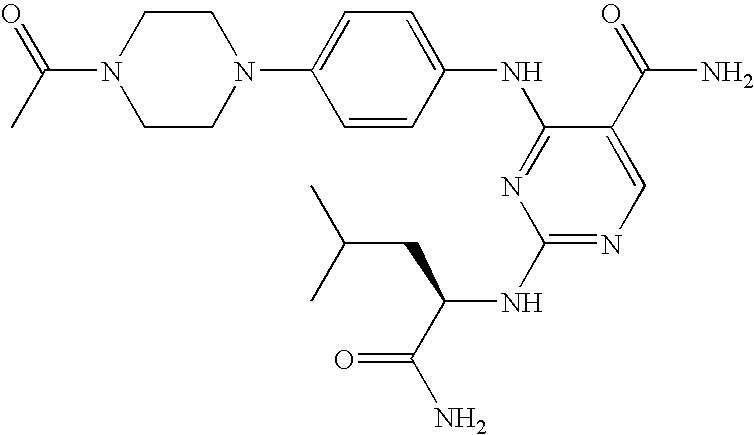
C1=C(N2CCN(C(C)=O)CC2)C=CC(NC2=NC(NC(C(N)=O)CC(C)C)=NC=C2C(=O)N)=C1
